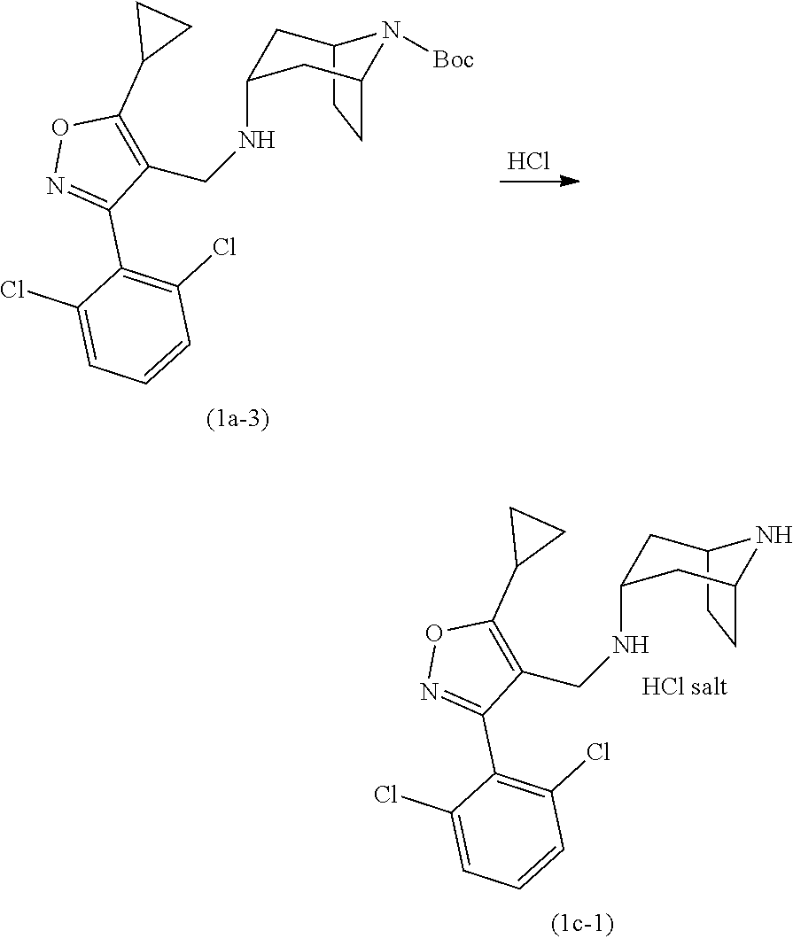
C12CCC(CC(NCC3=C(C4CC4)ON=C3C3=C(Cl)C=CC=C3Cl)C1)N2.C12CCC(CC(NCC3=C(C4CC4)ON=C3C3=C(Cl)C=CC=C3Cl)C1)N2[Boc].Cl
